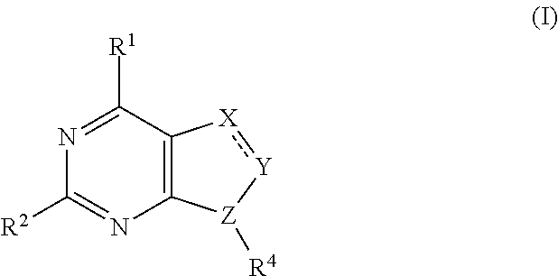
N1=C([R1])C2=C(N=C1[R2])[Z]([R4])[Y]:[X]2
